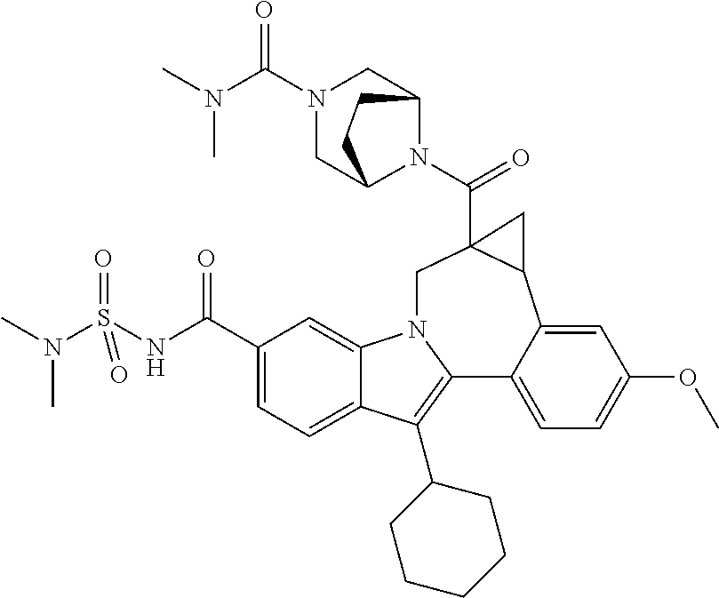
C1(C(NS(N(C)C)(=O)=O)=O)=CC=C2C(=C1)N1C(=C2C2CCCCC2)C2=CC=C(OC)C=C2C2C(C(=O)N3C4CN(C(N(C)C)=O)CC3CC4)(C1)C2
